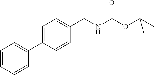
C1=C(C2=CC=CC=C2)C=CC(CNC(OC(C)(C)C)=O)=C1
